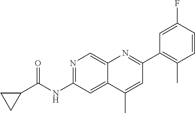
N1=C(NC(C2CC2)=O)C=C2C(=C1)N=C(C1=C(C)C=CC(F)=C1)C=C2C
